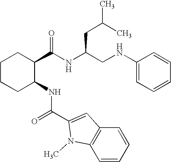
C1CCC(NC(C2=CC3=C(N2C)C=CC=C3)=O)C(C(NC(CNC2=CC=CC=C2)CC(C)C)=O)C1
